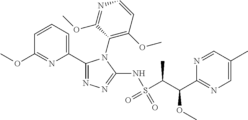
C1(C2=CC=CC(OC)=N2)=NN=C(NS(=O)(C(C(OC)C2=NC=C(C)C=N2)C)=O)N1C1=C(OC)C=CN=C1OC
